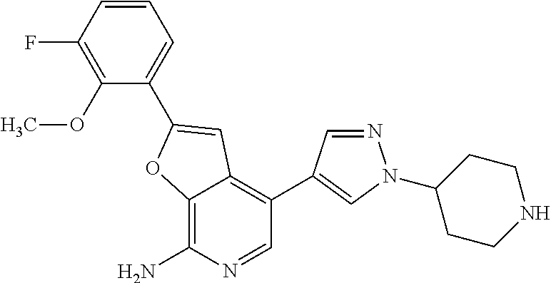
C1=CC(F)=C(OC)C(C2=CC3=C(C4=CN(C5CCNCC5)N=C4)C=NC(N)=C3O2)=C1
